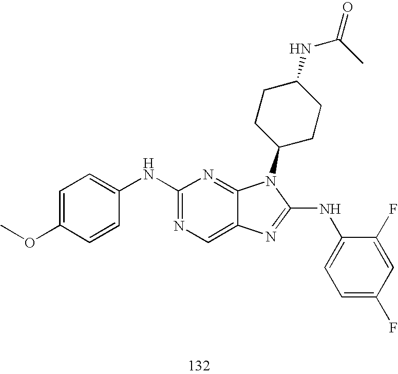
C1=C(OC)C=CC(NC2=NC=C3C(=N2)N(C2CCC(NC(=O)C)CC2)C(NC2=CC=C(F)C=C2F)=N3)=C1
